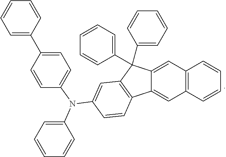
C12=CC3=C(C=C1C1=C(C=C(N(C4=CC=C(C5=CC=CC=C5)C=C4)C4=CC=CC=C4)C=C1)C2(C1=CC=CC=C1)C1=CC=CC=C1)C=CC=C3
